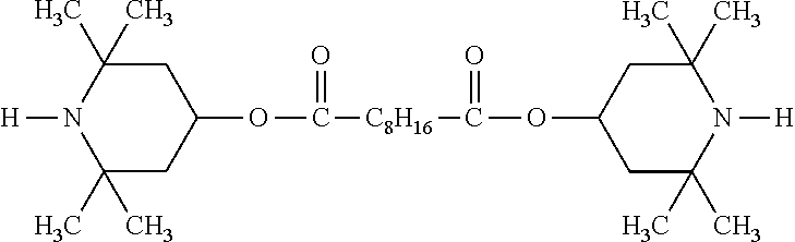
[H]N1C(C)(C)CC(OC(=O)[C8H16]C(=O)OC2CC(C)(C)N([H])C(C)(C)C2)CC1(C)C
